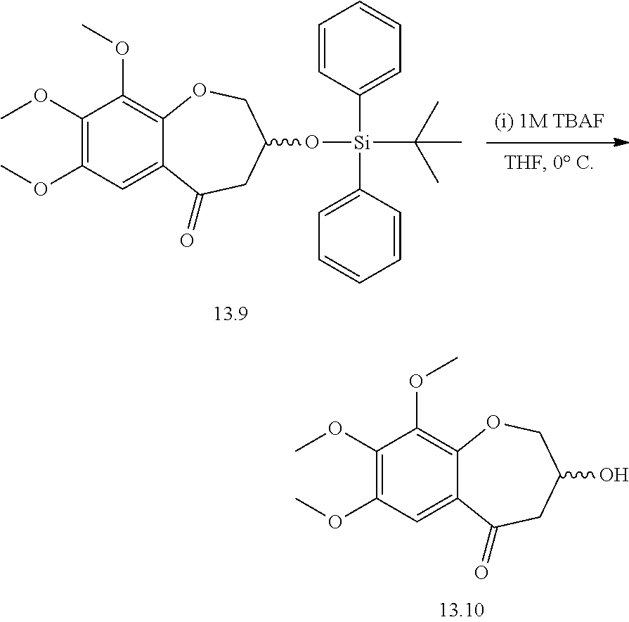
C1(OC)=C(OC)C=C2C(=C1OC)OCC(O[Si](C1=CC=CC=C1)(C1=CC=CC=C1)C(C)(C)C)CC2=O.C1(OC)=C(OC)C=C2C(=C1OC)OCC(O)CC2=O
